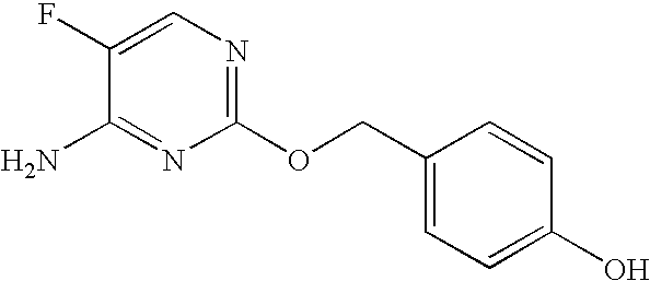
C1(F)=CN=C(OCC2=CC=C(O)C=C2)N=C1N
